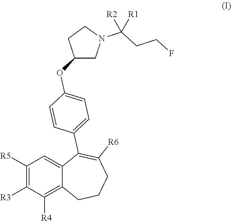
C1N(C(CCF)([R2])[R1])CCC1OC1=CC=C(C2=C([R6])CCCC3=C([R4])C([R3])=C([R5])C=C32)C=C1
